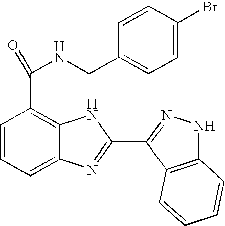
C1=CC=C2C(=C1C(=O)NCC1=CC=C(Br)C=C1)NC(C1=NNC3=C1C=CC=C3)=N2
